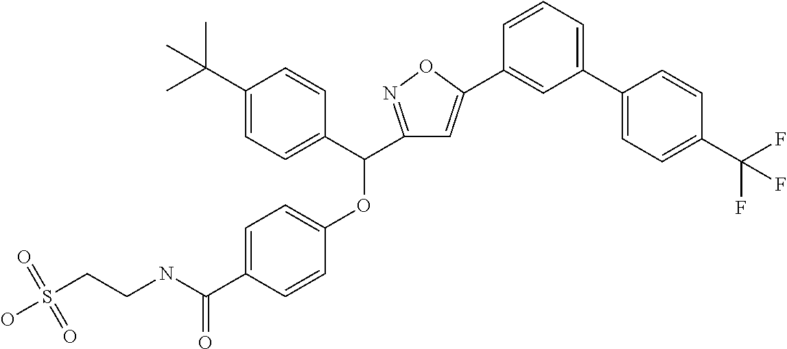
C1=C(C(NCCS(O)(=O)=O)=O)C=CC(OC(C2=CC=C(C(C)(C)C)C=C2)C2=NOC(C3=CC(C4=CC=C(C(F)(F)F)C=C4)=CC=C3)=C2)=C1
